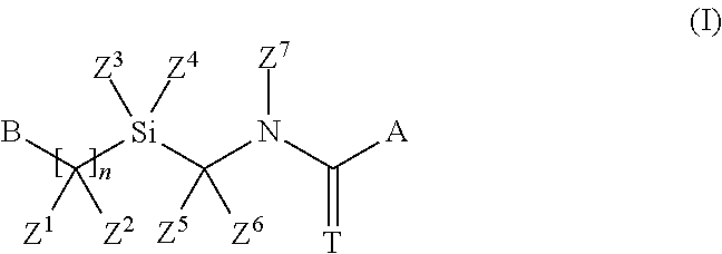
BC([Si](C(N(C([A])=[T])[Z7])([Z5])[Z6])([Z3])[Z4])([Z1])[Z2]
